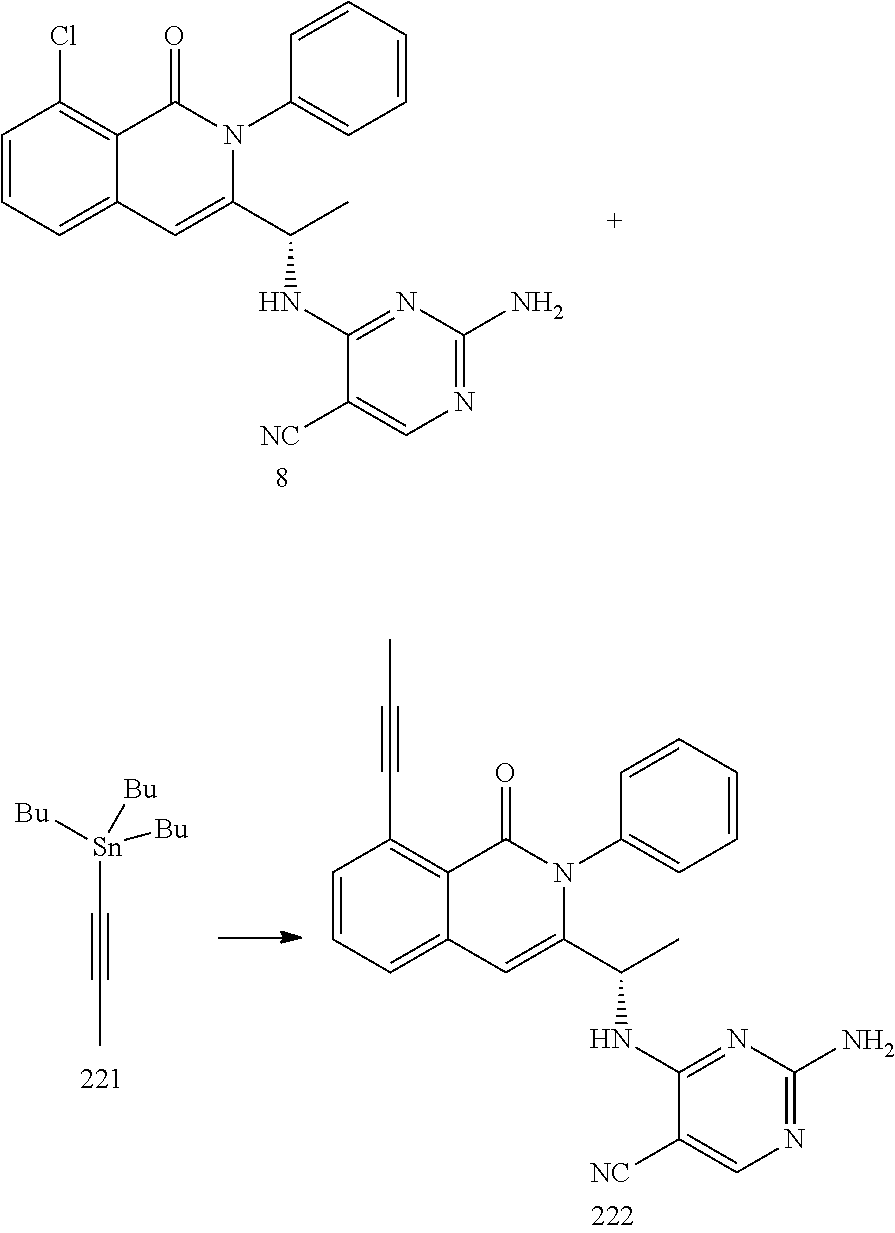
N1=C(NC(C2=CC3=CC=CC(Cl)=C3C(=O)N2C2=CC=CC=C2)C)C([NC])=CN=C1N.N1=C(NC(C2=CC3=CC=CC(C#CC)=C3C(=O)N2C2=CC=CC=C2)C)C([NC])=CN=C1N.[Sn](C#CC)([Bu])([Bu])[Bu]
